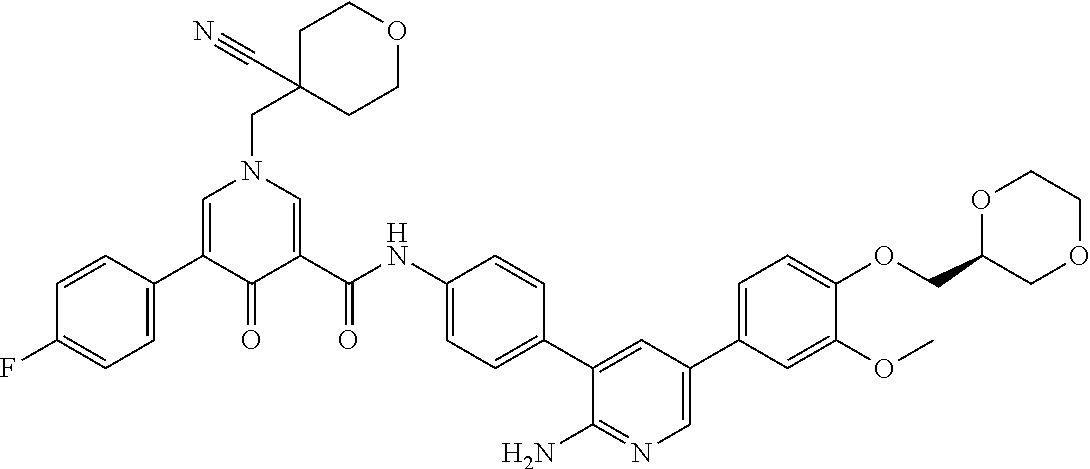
C1=CC(C2=CN(CC3(C#N)CCOCC3)C=C(C(NC3=CC=C(C4=CC(C5=CC=C(OCC6OCCOC6)C(OC)=C5)=CN=C4N)C=C3)=O)C2=O)=CC=C1F
